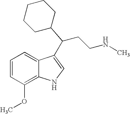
C1=CC(OC)=C2C(=C1)C(C(CCNC)C1CCCCC1)=CN2
